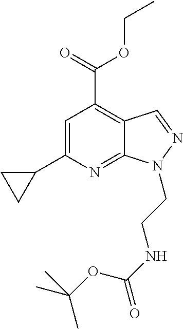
C1=C(C2CC2)N=C2C(=C1C(=O)OCC)C=NN2CCNC(=O)OC(C)(C)C
